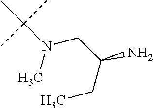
C(N(C)C(C)(C)C)C(CC)N
